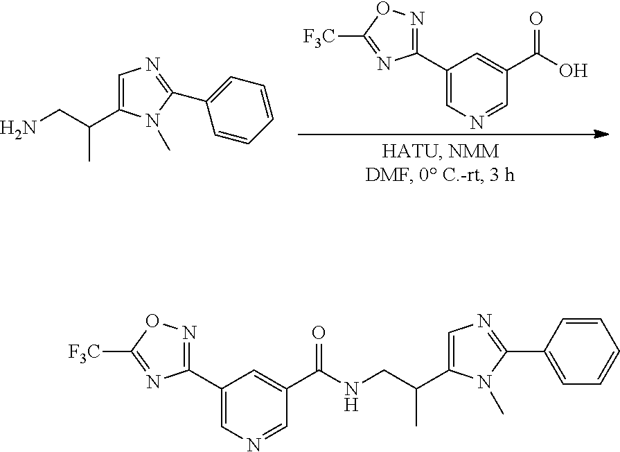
C1=C(C(CN)C)N(C)C(C2=CC=CC=C2)=N1.C1(C2=CN=CC(C(O)=O)=C2)=NOC([F3C])=N1.C1(C2=CN=CC(C(NCC(C3=CN=C(C4=CC=CC=C4)N3C)C)=O)=C2)=NOC([F3C])=N1
